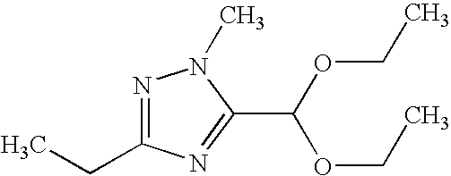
N1=C(CC)N=C(C(OCC)OCC)N1C
